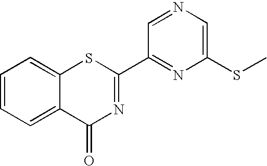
C1(C2=NC(=O)C3=CC=CC=C3S2)=NC(SC)=CN=C1
